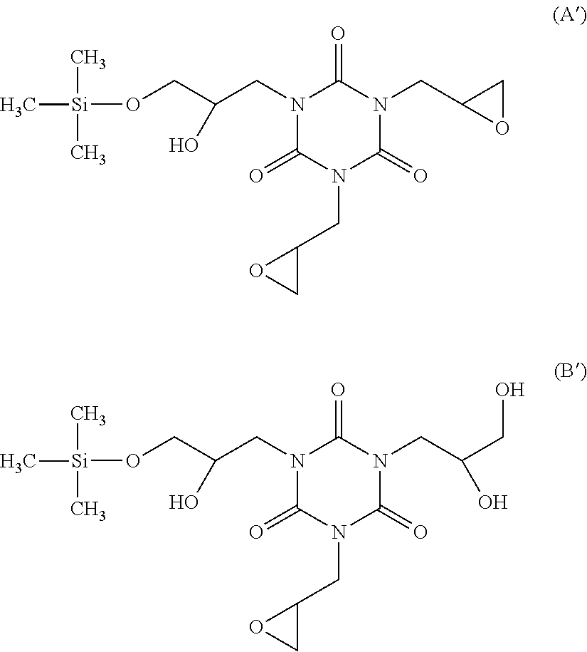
N1(CC(CO[Si](C)(C)C)O)C(=O)N(CC2OC2)C(=O)N(CC2OC2)C1=O.N1(CC(CO[Si](C)(C)C)O)C(=O)N(CC2OC2)C(=O)N(CC(O)CO)C1=O
